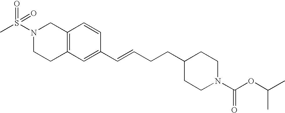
C12=C(C=C(C=CCCC3CCN(C(OC(C)C)=O)CC3)C=C1)CCN(S(C)(=O)=O)C2
